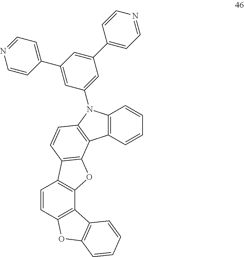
C12=C(C=CC=C1)N(C1=CC(C3=CC=NC=C3)=CC(C3=CC=NC=C3)=C1)C1=C2C2=C(C=C1)C1=C(O2)C2=C(C=C1)OC1=C2C=CC=C1
